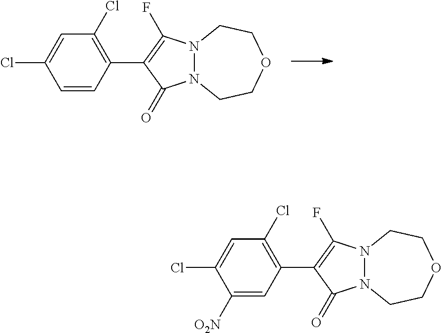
C1=CC(C2=C(F)N3N(C2=O)CCOCC3)=C(Cl)C=C1Cl.C1([O2N])=CC(C2=C(F)N3N(C2=O)CCOCC3)=C(Cl)C=C1Cl
